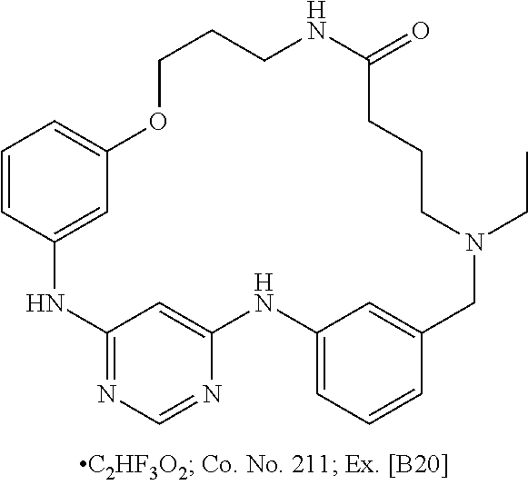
C12=NC=NC(=C1)NC1=CC=CC(=C1)CN(CC)CCCC(=O)NCCCOC1=CC=CC(=C1)N2
